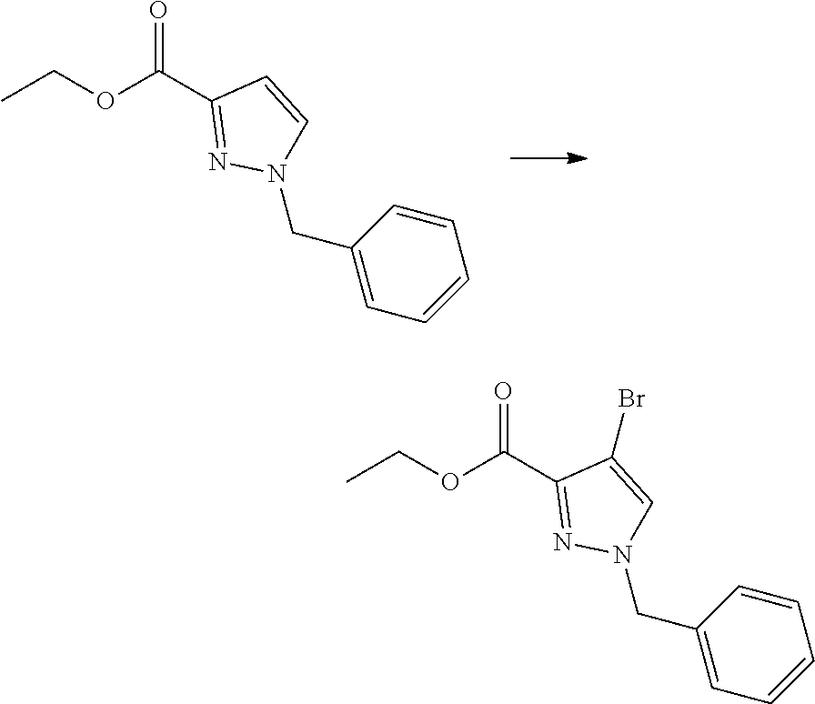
C1(C(OCC)=O)=NN(CC2=CC=CC=C2)C=C1Br.C1(C(OCC)=O)=NN(CC2=CC=CC=C2)C=C1
